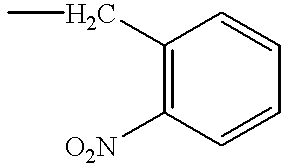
C1(CC)=C([O2N])C=CC=C1
